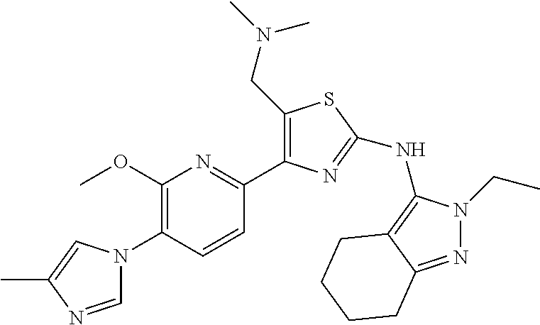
C1=NC(C)=CN1C1=C(OC)N=C(C2=C(CN(C)C)SC(NC3=C4C(=NN3CC)CCCC4)=N2)C=C1
